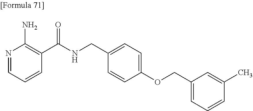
N1=CC=CC(C(NCC2=CC=C(OCC3=CC=CC(C)=C3)C=C2)=O)=C1N
